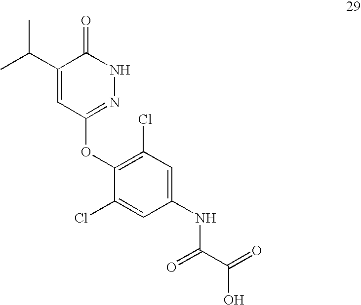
C1(C(C)C)=CC(OC2=C(Cl)C=C(NC(C(O)=O)=O)C=C2Cl)=NNC1=O
